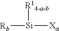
[Rb][Si]([Xa])[R14-a-b]
